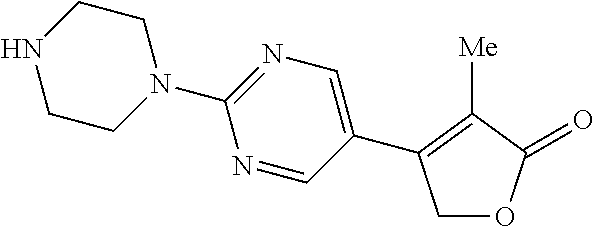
C1OC(=O)C([Me])=C1C1=CN=C(N2CCNCC2)N=C1
